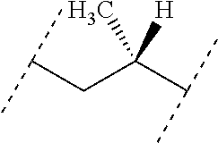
C(CC(C(C)C)([H])C)(C)C
